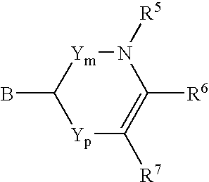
C1(B)[Yp]C([R7])=C([R6])N([R5])[Ym]1
